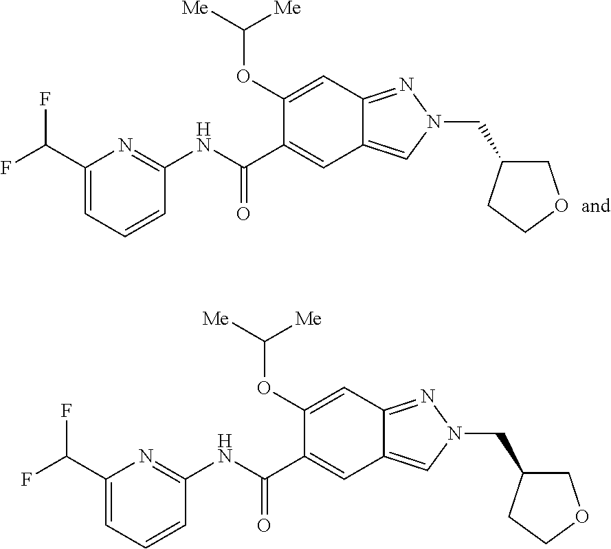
C1(OC([Me])[Me])=CC2=NN(CC3COCC3)C=C2C=C1C(NC1=NC(C(F)F)=CC=C1)=O.C1(OC([Me])[Me])=CC2=NN(CC3COCC3)C=C2C=C1C(NC1=NC(C(F)F)=CC=C1)=O
